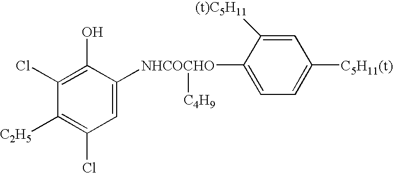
C1(Cl)=C(O)C([NHCOCHO]([C4H9])C2=CC=C([C5H11(t)])C=C2[(t)C5H11])=CC(Cl)=C1[C2H5]
